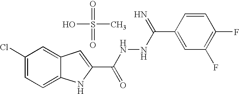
C1(Cl)=CC=C2C(=C1)C=C(C(NNC(C1=CC(F)=C(F)C=C1)=N)=O)N2.OS(C)(=O)=O
